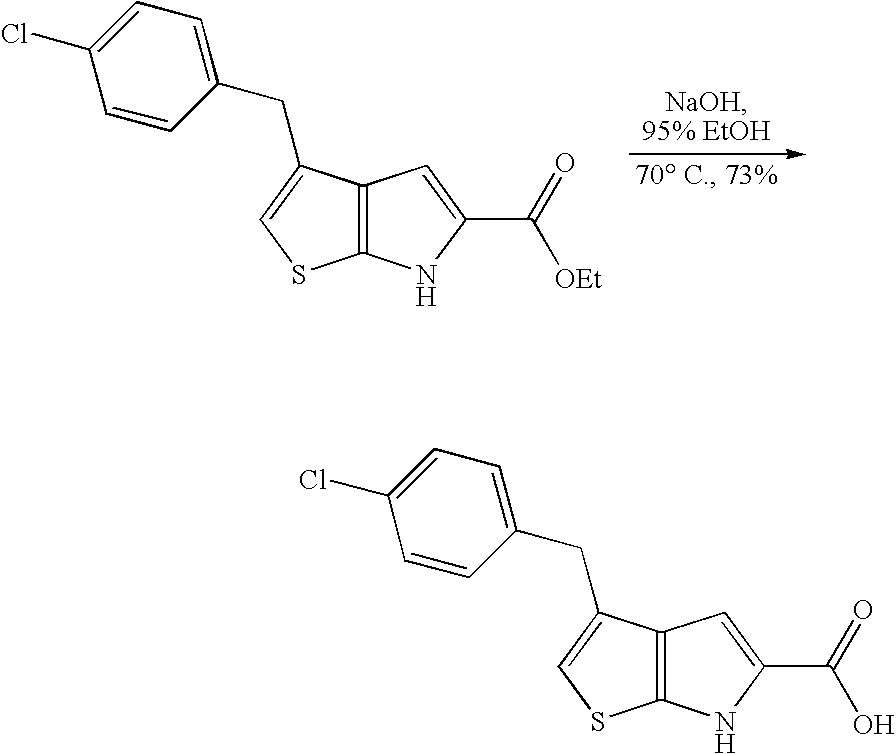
C12=C(NC(C(=O)[OEt])=C1)SC=C2CC1=CC=C(Cl)C=C1.C12=C(NC(C(=O)O)=C1)SC=C2CC1=CC=C(Cl)C=C1
